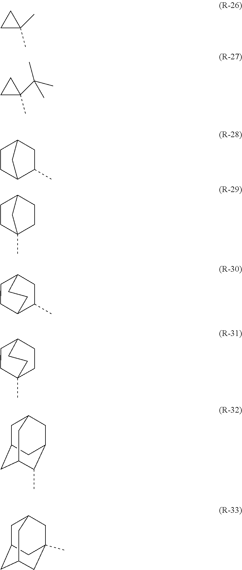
C1(C)(C)CC1.C1(C)(C(C)(C)C)CC1.C1C2CCC(C1C)C2.C1C2CCC(C)(C1)C2.C1(C)CC2CCC1CC2.C1CC2CCC1(C)CC2.C1C2CC3C(C)C(CC1C3)C2.C1C2CC3CC(C)(CC1C3)C2
